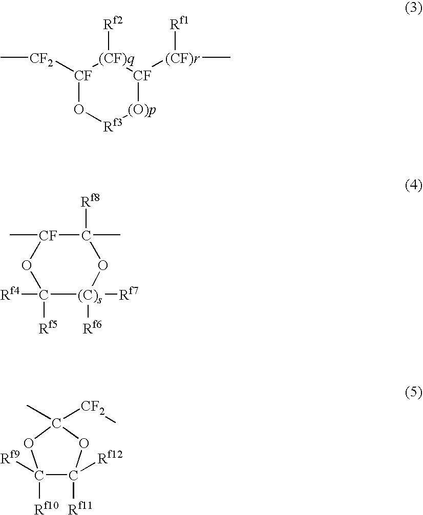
[CF]1([CF2]C)O[Rf3][(O)p][CF]([(CF)r]([Rf1])C)[(CF)q]1[Rf2].C1([Rf4])([Rf5])[(C)s]([Rf7])([Rf6])OC(C)([Rf8])[CF](C)O1.C1([Rf9])([Rf10])C([Rf12])([Rf11])OC([CF2]C)(C)O1
